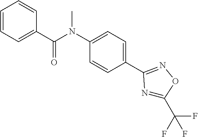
C1(N(C(=O)C2=CC=CC=C2)C)=CC=C(C2=NOC(C(F)(F)F)=N2)C=C1
